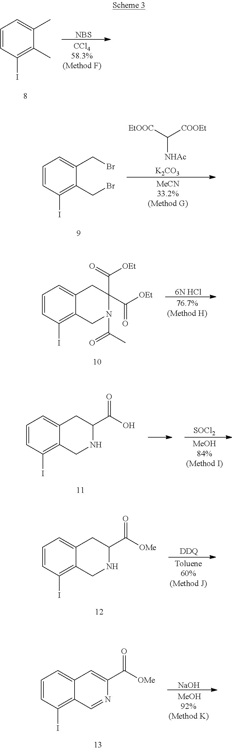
C1=CC(I)=C(C)C(C)=C1.[NBS].C1=CC(I)=C(CBr)C(CBr)=C1.[EtOOC]C([COOEt])[NHAc].[K2CO3].C1=CC(I)=C2C(=C1)CC(C([OEt])=O)(C([OEt])=O)N(C(=O)C)C2.[6N HCl].C1=CC(I)=C2C(=C1)CC(C(=O)O)NC2.[SOCl2].C1=CC(I)=C2C(=C1)CC(C(=O)[OMe])NC2.[DDQ].C1=CC(I)=C2C(=C1)C=C(C(=O)[OMe])N=C2.[NaOH]
